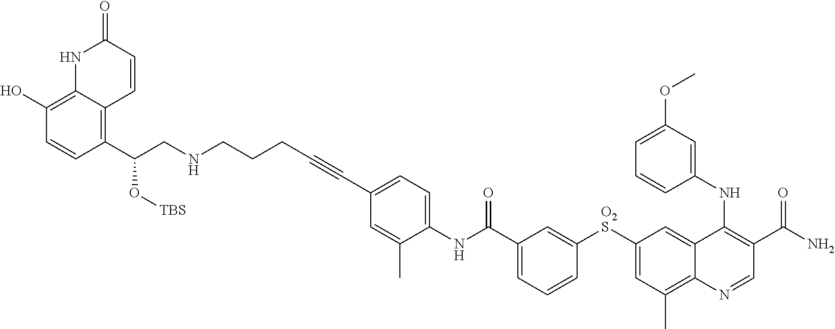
N1C2=C(O)C=CC(C(CNCCCC#CC3=CC=C(NC(C4=CC=CC([O2S]C5=CC(C)=C6C(=C5)C(NC5=CC(OC)=CC=C5)=C(C(N)=O)C=N6)=C4)=O)C(C)=C3)O[TBS])=C2C=CC1=O
